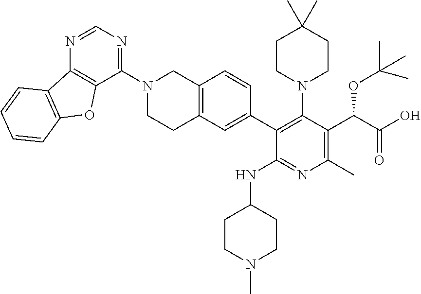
C12=C(N=CN=C1N1CCC3=C(C1)C=CC(C1=C(N4CCC(C)(C)CC4)C(C(C(=O)O)OC(C)(C)C)=C(C)N=C1NC1CCN(C)CC1)=C3)C1=C(O2)C=CC=C1
